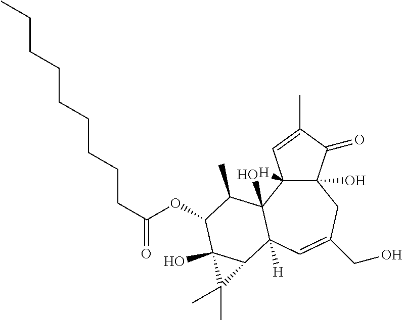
C12([H])C(O)(C(=O)C(C)=C1)CC(CO)=CC1([H])C2(O)C(C)C(OC(CCCCCCCCC)=O)C2(O)C1C2(C)C
